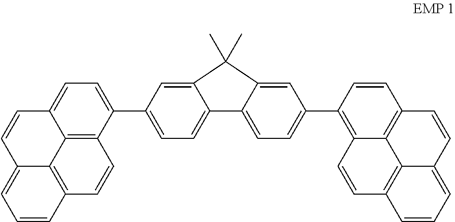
C12=C3C(C4=CC=C5C(=C4)C(C)(C)C4=CC(C6=C7C8=C(C=C6)C=CC6=CC=CC(=C86)C=C7)=CC=C54)=CC=C1C=CC1=CC=CC(=C21)C=C3
